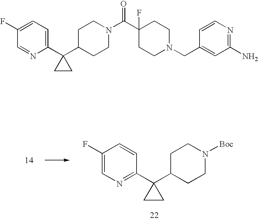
C1C(C2(C3=NC=C(F)C=C3)CC2)CCN([Boc])C1.C1C(C2(C3=CC=C(F)C=N3)CC2)CCN(C(C2(F)CCN(CC3=CC(N)=NC=C3)CC2)=O)C1
